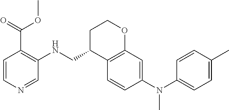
C1C(CNC2=C(C(=O)OC)C=CN=C2)C2=C(OC1)C=C(N(C1=CC=C(C)C=C1)C)C=C2
